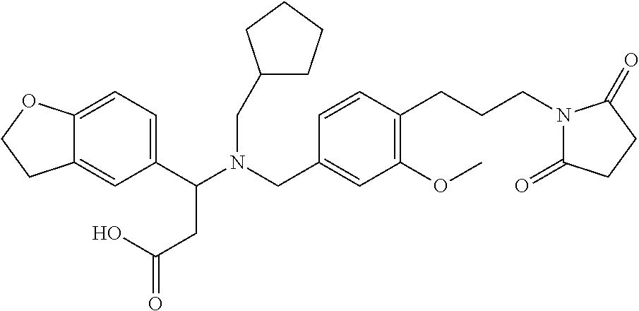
C1(C(N(CC2=CC(OC)=C(CCCN3C(=O)CCC3=O)C=C2)CC2CCCC2)CC(=O)O)=CC=C2C(=C1)CCO2
